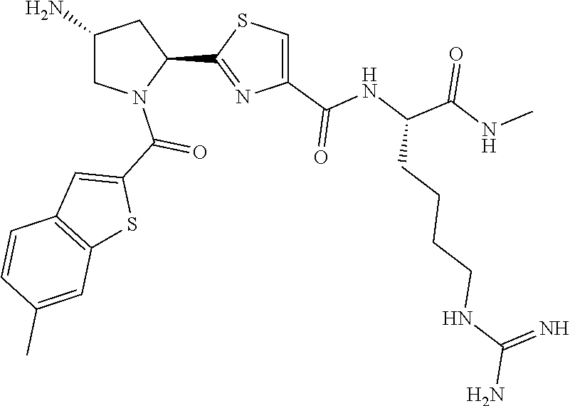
C1(C2=NC(C(=O)NC(C(NC)=O)CCCCNC(N)=N)=CS2)CC(N)CN1C(C1=CC2=C(S1)C=C(C)C=C2)=O
